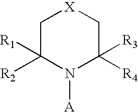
C1C([R1])([R2])N([A])C([R3])([R4])C[X]1
